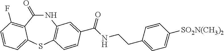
N1C(=O)C2=C(F)C=CC=C2SC2=C1C=C(C(NCCC1=CC=C([SO2N(CH3)2])C=C1)=O)C=C2
